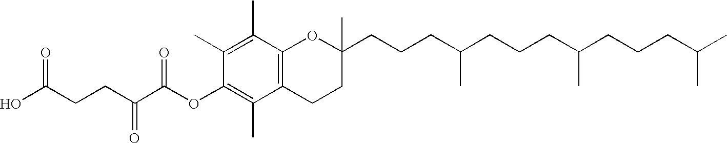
OC(CCC(C(OC1=C(C)C2=C(C(C)=C1C)OC(C)(CCCC(CCCC(CCCC(C)C)C)C)CC2)=O)=O)=O
